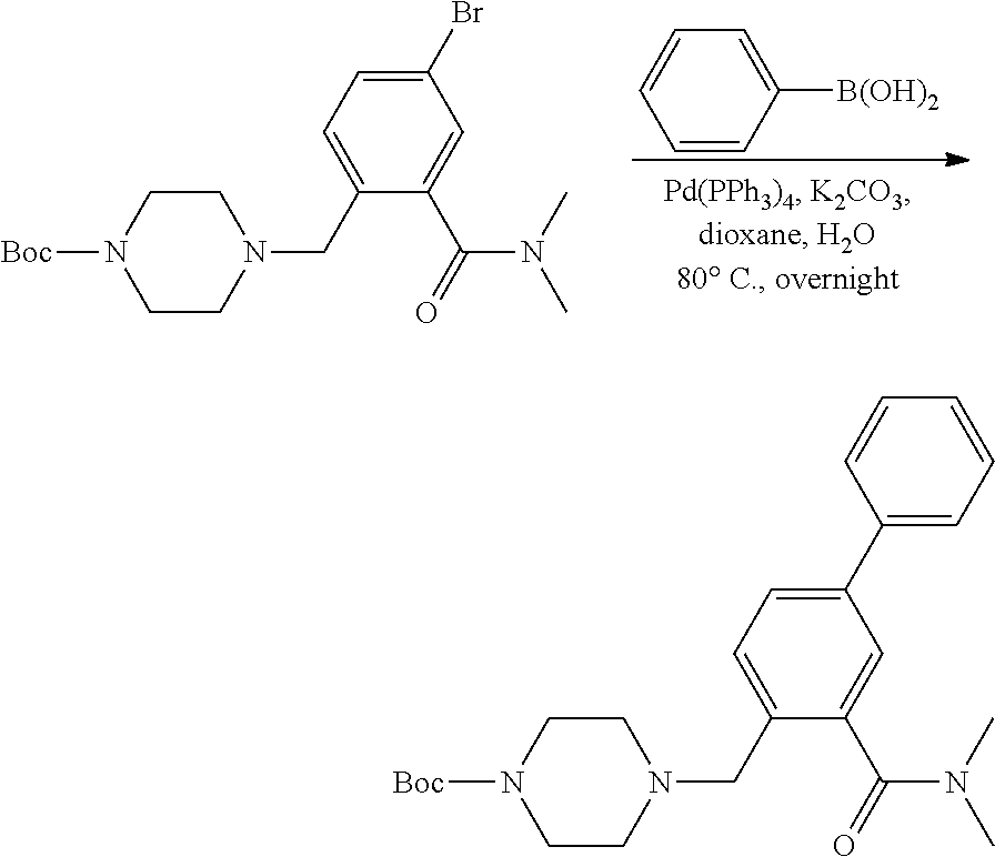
C1(Br)=CC=C(CN2CCN([Boc])CC2)C(C(=O)N(C)C)=C1.C1=CC([B(OH)2])=CC=C1.C1(C2=CC=CC=C2)=CC=C(CN2CCN([Boc])CC2)C(C(=O)N(C)C)=C1
